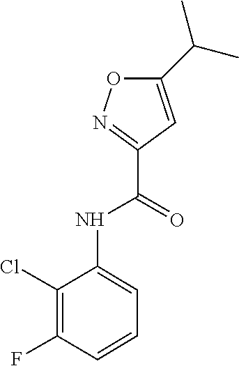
C1(NC(C2=NOC(C(C)C)=C2)=O)=CC=CC(F)=C1Cl
